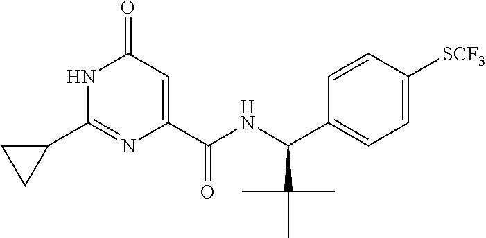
N1C(C2CC2)=NC(C(NC(C2=CC=C([SCF3])C=C2)C(C)(C)C)=O)=CC1=O
